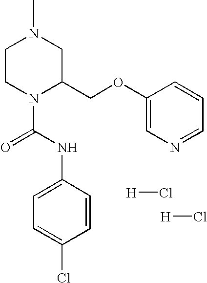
C1CN(C(=O)NC2=CC=C(Cl)C=C2)C(COC2=CN=CC=C2)CN1C.[H]Cl.[H]Cl
